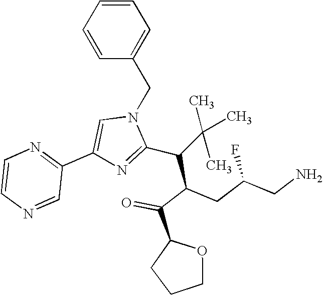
C1=CC=CC(CN2C=C(C3=NC=CN=C3)N=C2C(C(C(=O)C2CCCO2)CC(CN)F)C(C)(C)C)=C1
